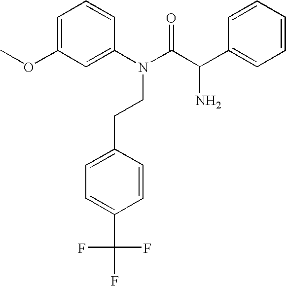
COC1=CC=CC(N(C(C(C2=CC=CC=C2)N)=O)CCC2=CC=C(C(F)(F)F)C=C2)=C1
